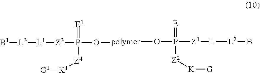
[polymer](OP([Z1][L][L2]B)(=[E])[Z2][K][G])OP([Z3][L1][L3][B1])(=[E1])[Z4][K1][G1]
